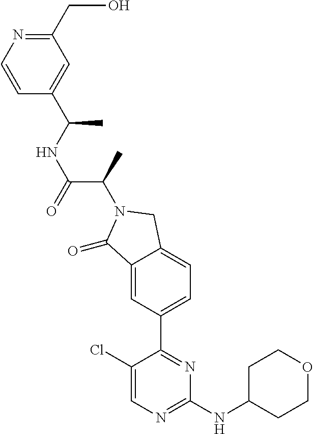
C1(=O)C2=CC(C3=NC(NC4CCOCC4)=NC=C3Cl)=CC=C2CN1C(C(NC(C1=CC(CO)=NC=C1)C)=O)C
